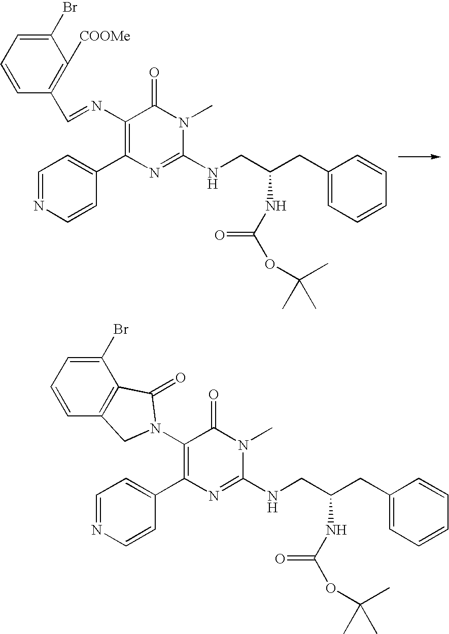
C1=NC=CC(C2=C(N=CC3=C([COOMe])C(Br)=CC=C3)C(=O)N(C)C(NCC(CC3=CC=CC=C3)NC(=O)OC(C)(C)C)=N2)=C1.C1=NC=CC(C2=C(N3CC4=C(C(Br)=CC=C4)C3=O)C(=O)N(C)C(NCC(CC3=CC=CC=C3)NC(=O)OC(C)(C)C)=N2)=C1
